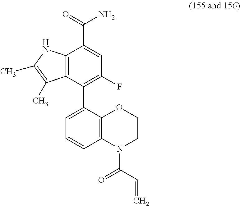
C12=C(C(C3=CC=CC4=C3OCCN4C(=O)C=C)=C(F)C=C1C(N)=O)C(C)=C(C)N2
